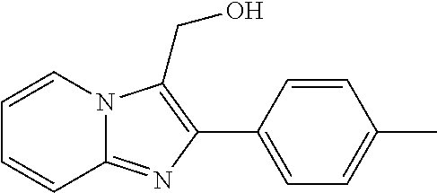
C1=CN2C(=NC(C3=CC=C(C)C=C3)=C2CO)C=C1
